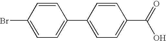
C1=CC(Br)=CC=C1C1=CC=C(C(=O)O)C=C1
